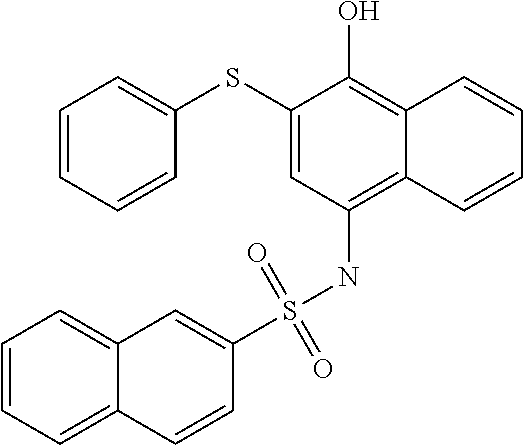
C1=CC=CC(SC2=CC(NS(C3=CC4=CC=CC=C4C=C3)(=O)=O)=C3C(=C2O)C=CC=C3)=C1
